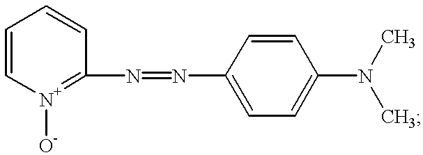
C1=C[N+]([O-])=C(N=NC2=CC=C(N(C)C)C=C2)C=C1
